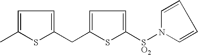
C1=C(C)SC(CC2=CC=C([SO2]N3C=CC=C3)S2)=C1
